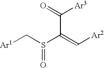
[Ar1]CS(=O)C(=C[Ar2])C(=O)[Ar3]
